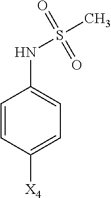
C1=CC([X4])=CC=C1NS(=O)(=O)C
